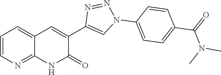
C12=NC=CC=C1C=C(C1=CN(C3=CC=C(C(=O)N(C)C)C=C3)N=N1)C(=O)N2
